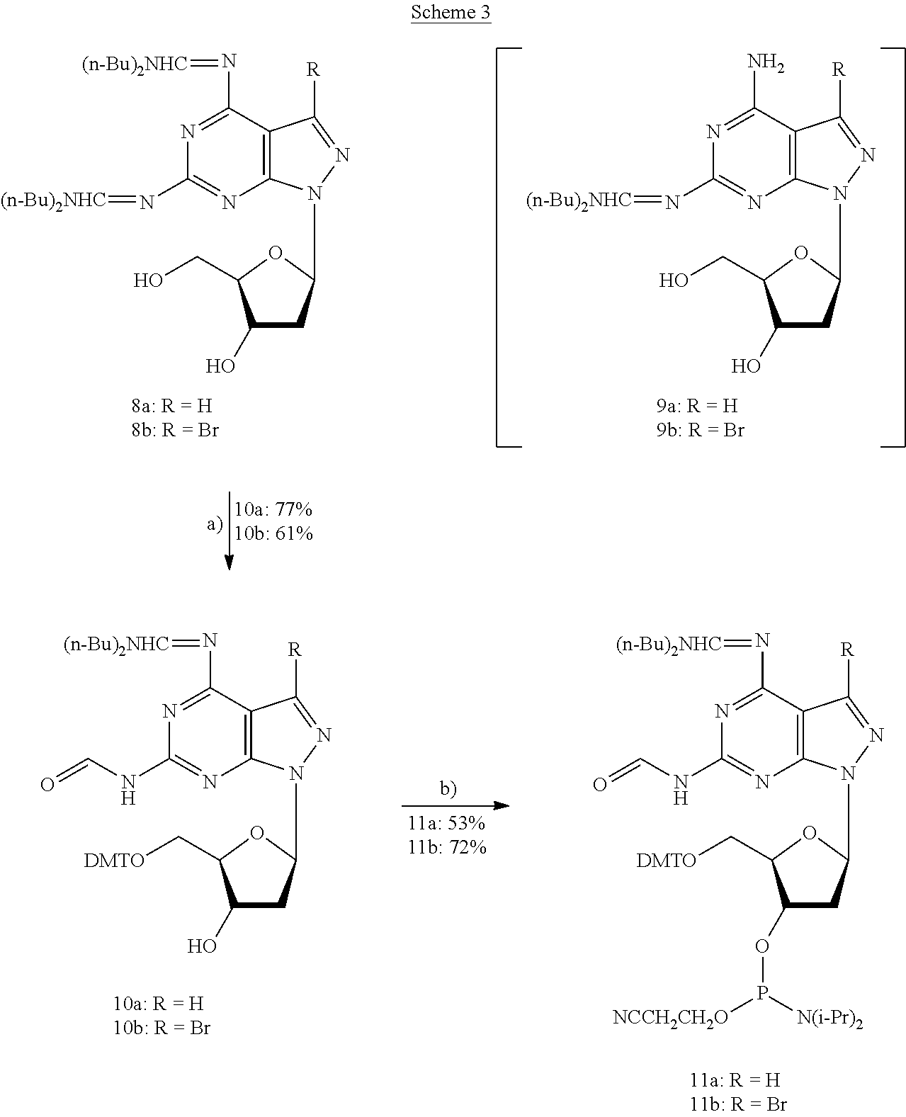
C12=C(C(N)=NC(N=[(n-Bu)2NHC])=N1)C([R])=NN2C1CC(O)C(CO)O1.C12=C(C(N=[(n-Bu)2NHC])=NC(N=[(n-Bu)2NHC])=N1)C([R])=NN2C1CC(O)C(CO)O1.C12=C(C(N=[(n-Bu)2NHC])=NC(NC=O)=N1)C([R])=NN2C1CC(OP([NCCH2CH2O])[N(i-Pr)2])C(C[DMTO])O1.C12=C(C(N=[(n-Bu)2NHC])=NC(NC=O)=N1)C([R])=NN2C1CC(O)C(C[DMTO])O1
